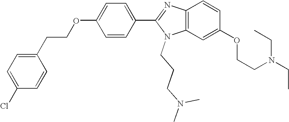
C1(C2=NC3=C(N2CCCN(C)C)C=C(OCCN(CC)CC)C=C3)=CC=C(OCCC2=CC=C(Cl)C=C2)C=C1
